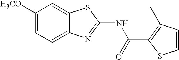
C1([H3CO])=CC=C2C(=C1)SC(NC(=O)C1=C(C)C=CS1)=N2
